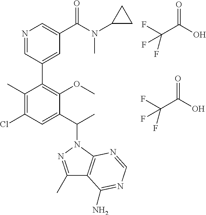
C1(C)=C(Cl)C=C(C(C)N2N=C(C)C3=C2N=CN=C3N)C(OC)=C1C1=CC(C(N(C2CC2)C)=O)=CN=C1.C(C(O)=O)(F)(F)F.C(C(O)=O)(F)(F)F
